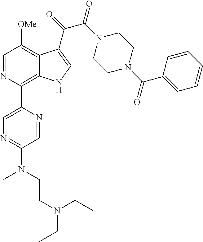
C1=NC(C2=CN=C(N(C)CCN(CC)CC)C=N2)=C2C(=C1[OMe])C(C(=O)C(N1CCN(C(C3=CC=CC=C3)=O)CC1)=O)=CN2
